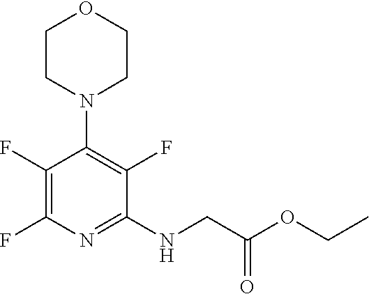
C1(F)=C(F)N=C(NCC(OCC)=O)C(F)=C1N1CCOCC1
